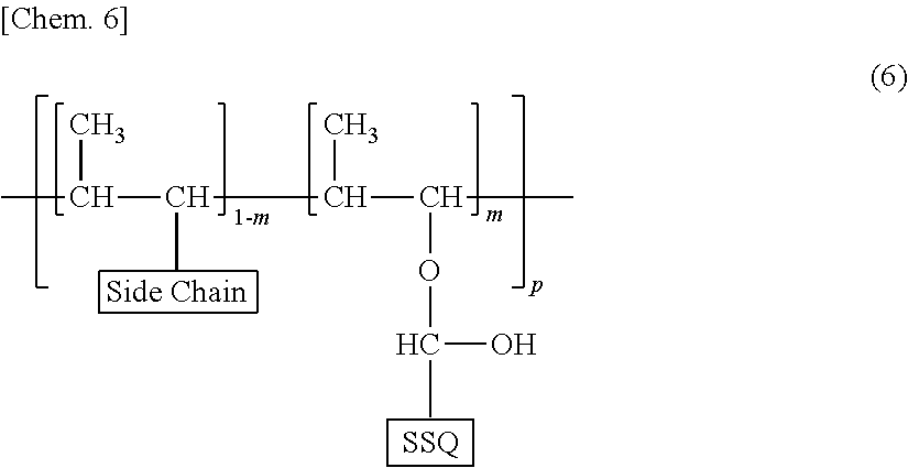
CC(C(C)C(C(OC(O)C)C)C)C
